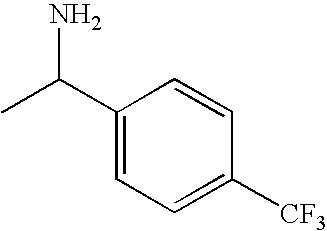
C1(C(C)N)=CC=C([CF3])C=C1
